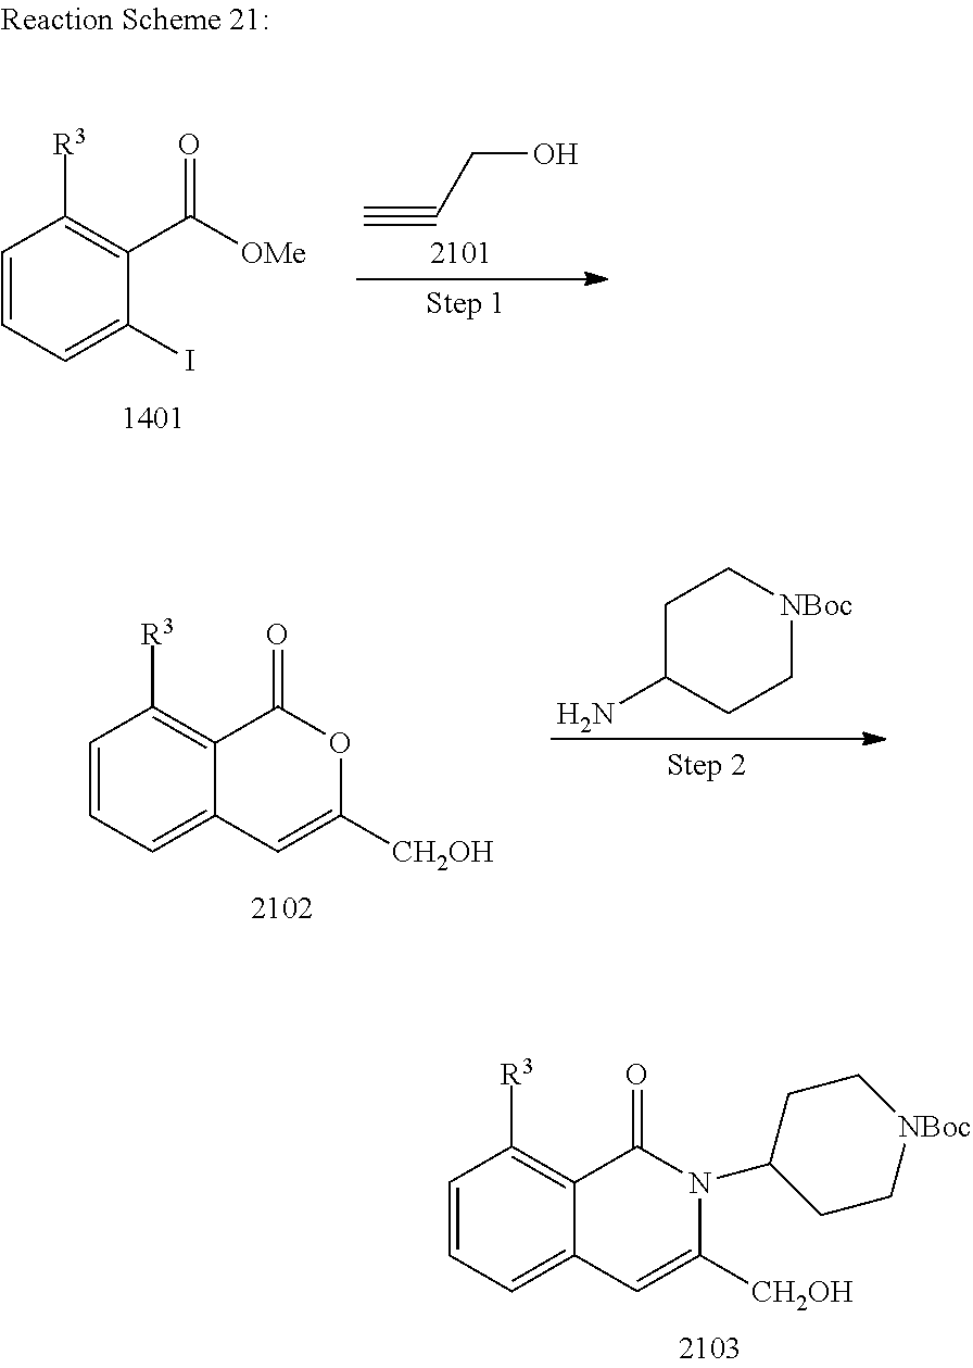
C1C(N)CC[NBoc]C1.C1=CC=C2C(=C1[R3])C(=O)OC([CH2OH])=C2.C1=CC=C2C(=C1[R3])C(=O)N(C1CC[NBoc]CC1)C([CH2OH])=C2.C1=CC=C(I)C(C(=O)[OMe])=C1[R3].C#CCO
